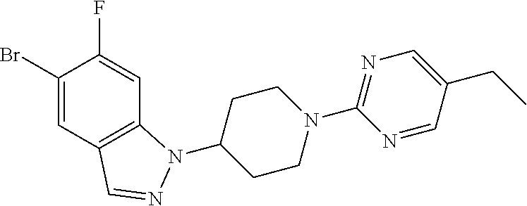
C1(Br)=CC2=C(C=C1F)N(C1CCN(C3=NC=C(CC)C=N3)CC1)N=C2
